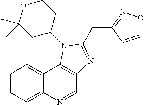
C1=CC=C2C(=C1)C1=C(C=N2)N=C(CC2=NOC=C2)N1C1CCOC(C)(C)C1
